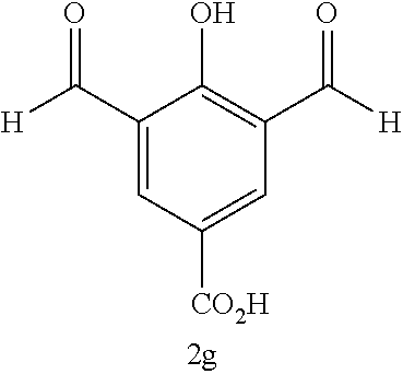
C1(C([H])=O)=CC([CO2H])=CC(C([H])=O)=C1O
